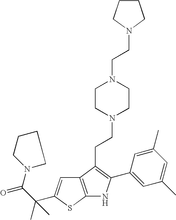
N1(C(C(C)(C)C2=CC3=C(S2)NC(C2=CC(C)=CC(C)=C2)=C3CCN2CCN(CCN3CCCC3)CC2)=O)CCCC1
